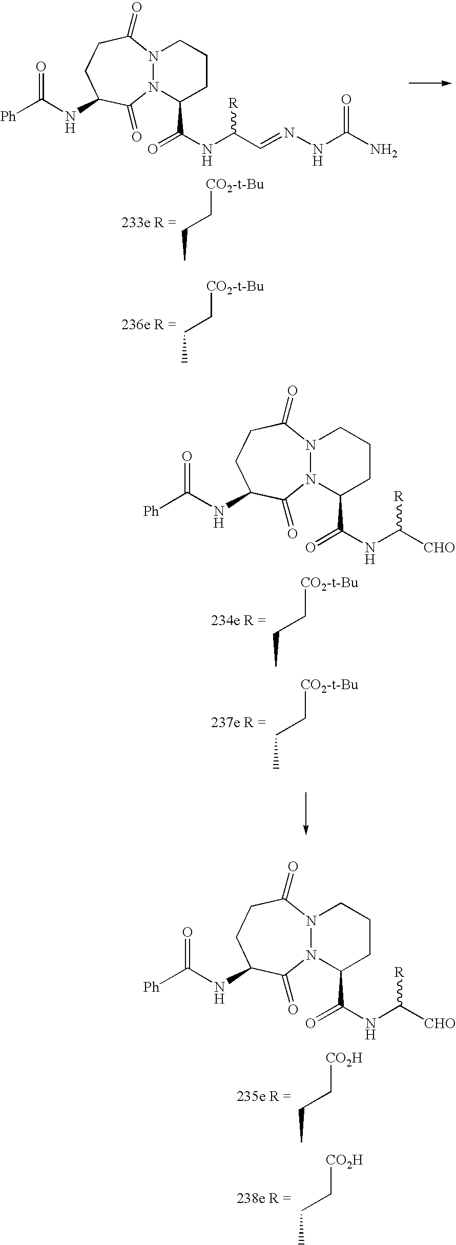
[CO2-t-Bu]CCC.[CO2-t-Bu]CCC.N12N(C(C(NC(C=NNC(N)=O)[R])=O)CCC1)C(=O)C(NC([Ph])=O)CCC2=O.[CO2-t-Bu]CCC.[CO2-t-Bu]CCC.N12N(C(C(NC([CHO])[R])=O)CCC1)C(=O)C(NC([Ph])=O)CCC2=O.[CO2H]CCC.[CO2H]CCC.N12N(C(C(NC([CHO])[R])=O)CCC1)C(=O)C(NC([Ph])=O)CCC2=O
